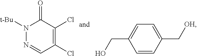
N1=CC(Cl)=C(Cl)C(=O)N1[t-Bu].C1(CO)=CC=C(C[OH])C=C1
